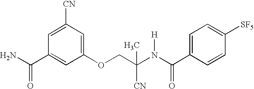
C1(OCC(N(C(C2=CC=C([SF5])C=C2)=O)[H])(C)[CN])=CC([CN])=CC(C(N)=O)=C1
